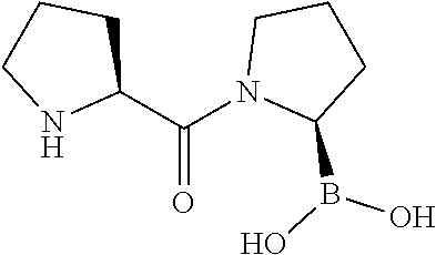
C1(C(N2C(B(O)O)CCC2)=O)CCCN1
